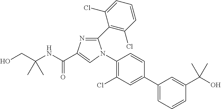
C(C(NC(=O)C1=CN(C2=C(Cl)C=C(C3=CC=CC(C(O)(C)C)=C3)C=C2)C(C2=C(Cl)C=CC=C2Cl)=N1)(C)C)O
